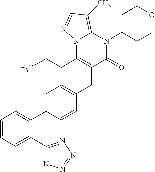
C(C1=C(CCC)N2C(=C(C)C=N2)N(C2CCOCC2)C1=O)C1=CC=C(C2=CC=CC=C2C2=NN=NN2)C=C1
